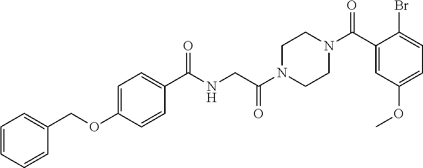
C1(OCC2=CC=CC=C2)=CC=C(C(NCC(N2CCN(C(C3=CC(OC)=CC=C3Br)=O)CC2)=O)=O)C=C1
